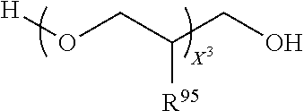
O(CC(CO)[R95])[H]
